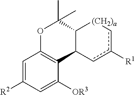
O1C2=C(C3C(C1(C)C)[(CH2)a]cc([R1])c3)C([OR3])=CC([R2])=C2
